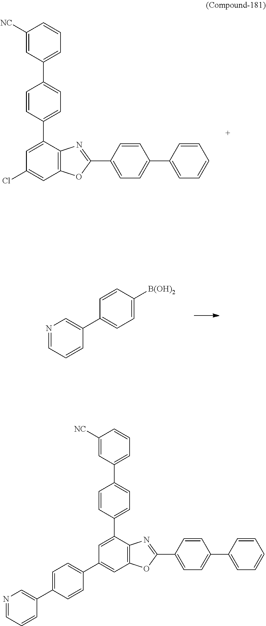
C1(C2=NC3=C(O2)C=C(Cl)C=C3C2=CC=C(C3=CC=CC([NC])=C3)C=C2)=CC=C(C2=CC=CC=C2)C=C1.C1=CC([B(OH)2])=CC=C1C1=CN=CC=C1.C1(C2=CC=C(C3=NC4=C(O3)C=C(C3=CC=C(C5=CN=CC=C5)C=C3)C=C4C3=CC=C(C4=CC=CC([NC])=C4)C=C3)C=C2)=CC=CC=C1
